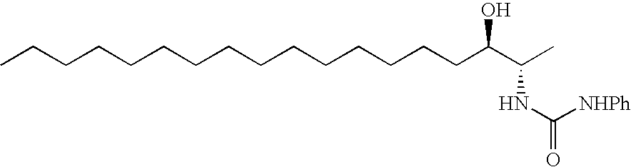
CCCCCCCCCCCCCCCC(C(C)NC(=O)[NHPh])O
